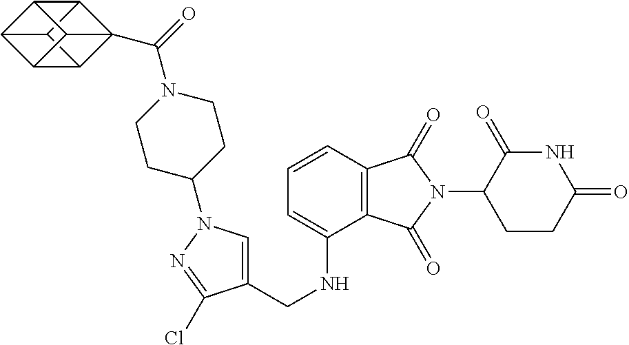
C1(CNC2=CC=CC3=C2C(=O)N(C2CCC(=O)NC2=O)C3=O)=CN(C2CCN(C(=O)C34C5C6C7C(C36)C4C75)CC2)N=C1Cl
